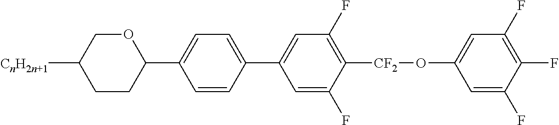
O1CC([CnH2n+1])CCC1C1=CC=C(C2=CC(F)=C([CF2]OC3=CC(F)=C(F)C(F)=C3)C(F)=C2)C=C1
